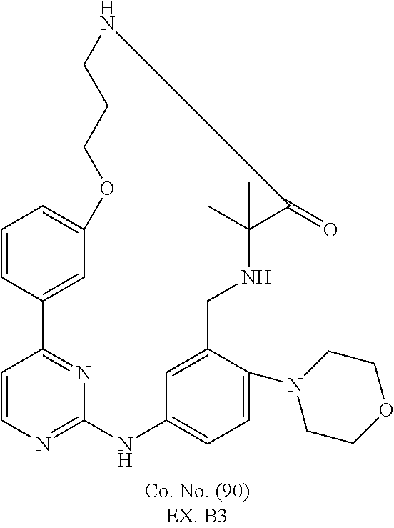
C1=CC2=NC(=N1)NC1=CC=C(N3CCOCC3)C(=C1)CNC(C)(C)C(=O)NCCCOC1=CC=CC2=C1
